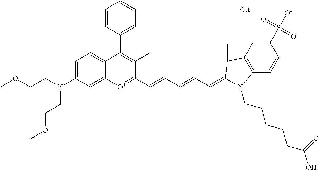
COCCN(CCOC)C1=CC=C2C(=C1)[O+]=C(C=CC=CC=C1C(C)(C)C3=C(C=CC(S(=O)(=O)[O-])=C3)N1CCCCCC(O)=O)C(C)=C2C1=CC=CC=C1
